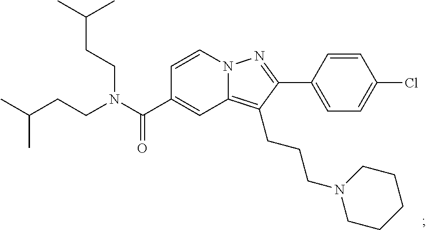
N12C(=C(CCCN3CCCCC3)C(C3=CC=C(Cl)C=C3)=N1)C=C(C(N(CCC(C)C)CCC(C)C)=O)C=C2
